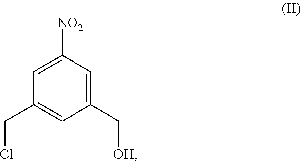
C1=C([NO2])C=C(C[OH])C=C1CCl
